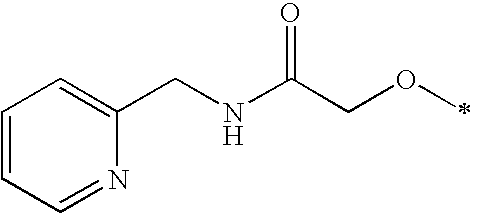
C1=CC=NC(CNC(=O)COC)=C1
